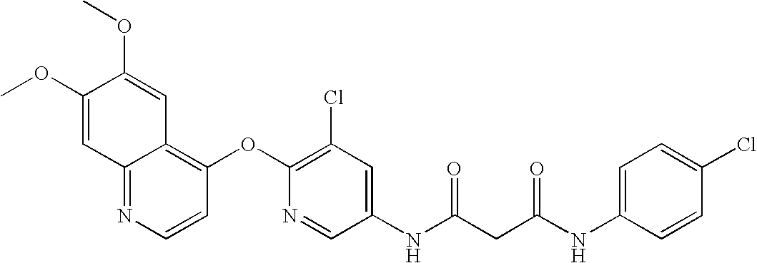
C1(OC)=CC2=NC=CC(OC3=C(Cl)C=C(NC(CC(NC4=CC=C(Cl)C=C4)=O)=O)C=N3)=C2C=C1OC
